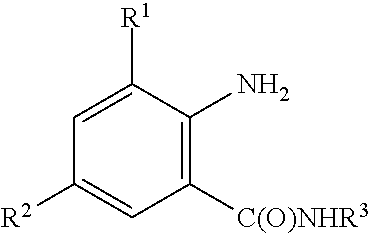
C1=C([R1])C(N)=C([C(O)NHR3])C=C1[R2]
